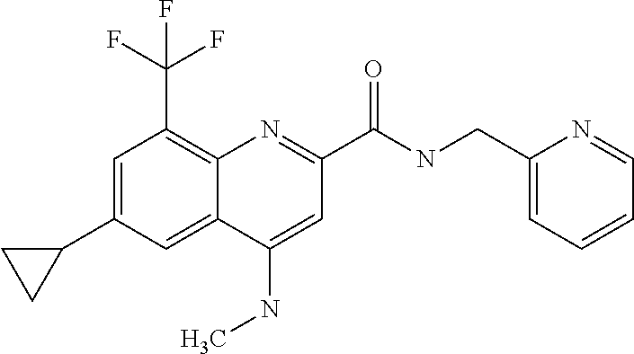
C1(NC)=CC(C(NCC2=CC=CC=N2)=O)=NC2=C(C(F)(F)F)C=C(C3CC3)C=C12
